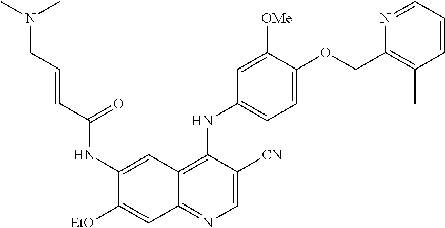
C1(NC(C=CCN(C)C)=O)=CC2=C(NC3=CC=C(OCC4=C(C)C=CC=N4)C([OMe])=C3)C([CN])=CN=C2C=C1[OEt]
